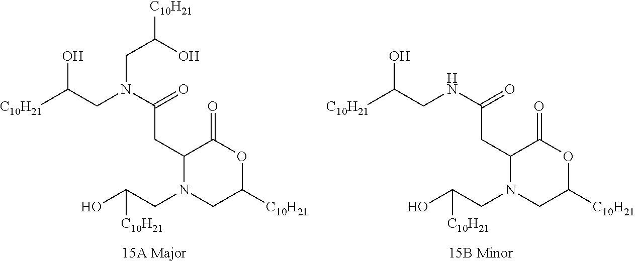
OC(CN1CC([C10H21])OC(=O)C1CC(N(CC([C10H21])O)CC([C10H21])O)=O)[C10H21].OC(CN1CC([C10H21])OC(=O)C1CC(NCC([C10H21])O)=O)[C10H21]
